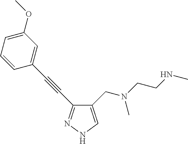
C1(CN(CCNC)C)=CNN=C1C#CC1=CC(OC)=CC=C1
